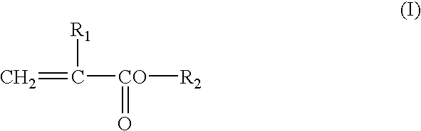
C=C([R1])[CO](=O)[R2]
